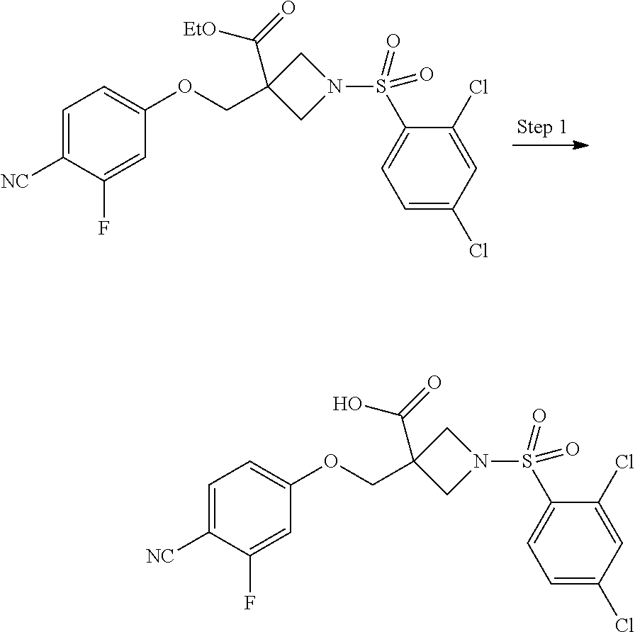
C1=C([NC])C(F)=CC(OCC2(C(=O)[EtO])CN(S(C3=CC=C(Cl)C=C3Cl)(=O)=O)C2)=C1.C1=C([NC])C(F)=CC(OCC2(C(O)=O)CN(S(C3=CC=C(Cl)C=C3Cl)(=O)=O)C2)=C1
